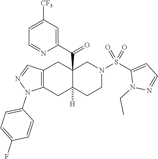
C12=C(C=NN1C1=CC=C(F)C=C1)CC1(C(C3=CC([CF3])=CC=N3)=O)C([H])(C2)CCN(S(C2=CC=NN2CC)(=O)=O)C1
